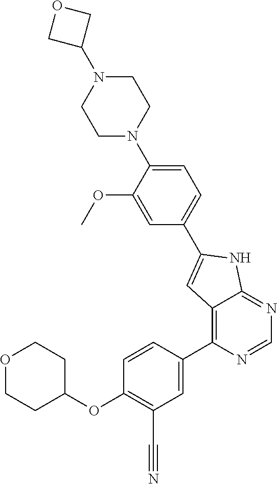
O1CCC(OC2=C(C#N)C=C(C3=C4C(=NC=N3)NC(C3=CC=C(N5CCN(C6COC6)CC5)C(OC)=C3)=C4)C=C2)CC1
